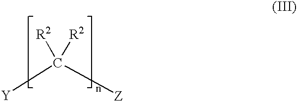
[R2]C([R2])([Y])[Z]
